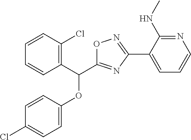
C1=CC(OC(C2=C(Cl)C=CC=C2)C2=NC(C3=CC=CN=C3NC)=NO2)=CC=C1Cl
